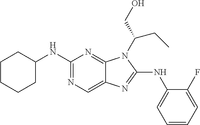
C1(NC2=CC=CC=C2F)=NC2=CN=C(NC3CCCCC3)N=C2N1C(CO)CC
